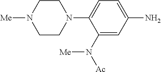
C1(N([Me])[Ac])=CC(N)=CC=C1N1CCN([Me])CC1
